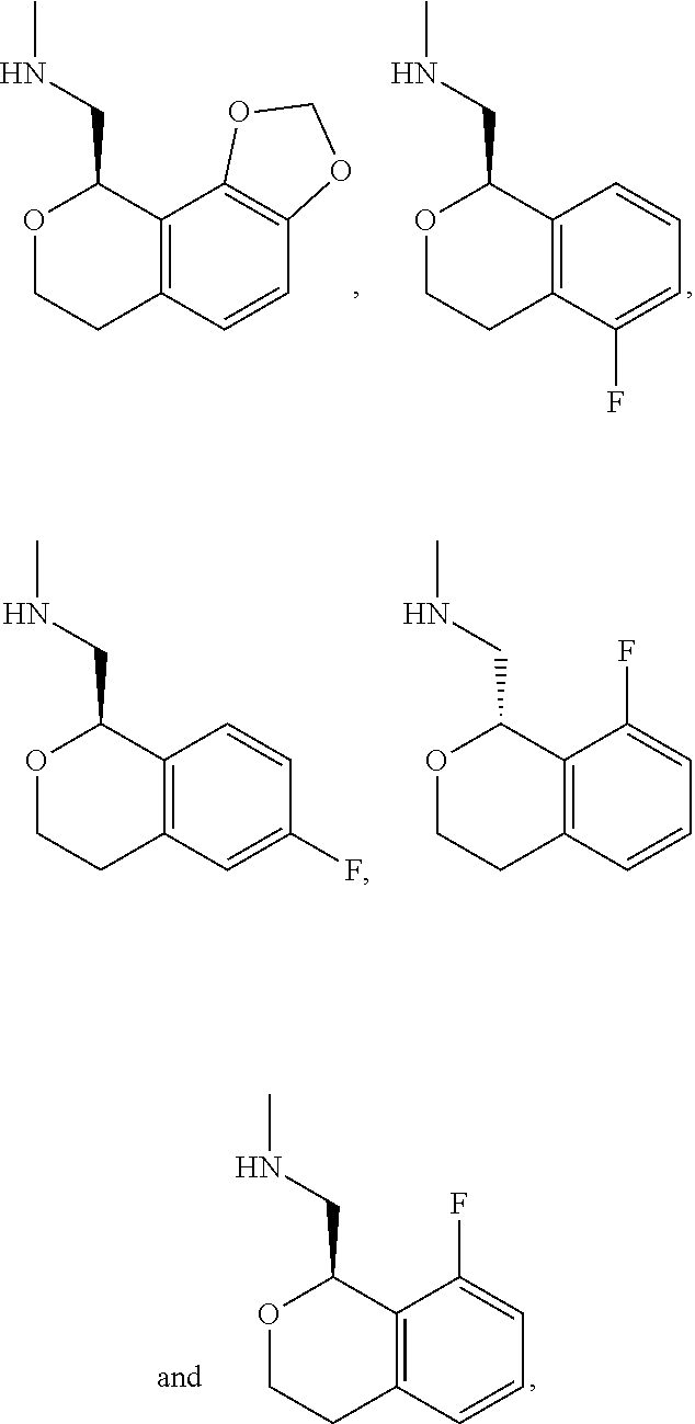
O1CCC2=C(C1CNC)C1=C(C=C2)OCO1.O1CCC2=C(C1CNC)C=CC=C2F.O1CCC2=C(C1CNC)C=CC(F)=C2.O1CCC2=C(C1CNC)C(F)=CC=C2.O1CCC2=C(C1CNC)C(F)=CC=C2
